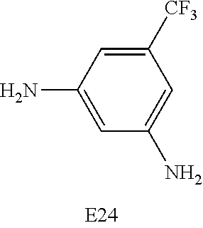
C1([CF3])=CC(N)=CC(N)=C1
